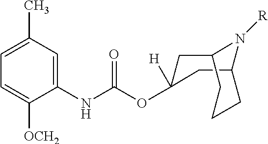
C1(C)=CC=C([OCH2])C(NC(OC2([H])CC3N([R])C(C2)CCC3)=O)=C1
